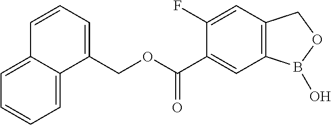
C1(C(OCC2=CC=CC3=CC=CC=C23)=O)=CC2=C(C=C1F)COB2O
